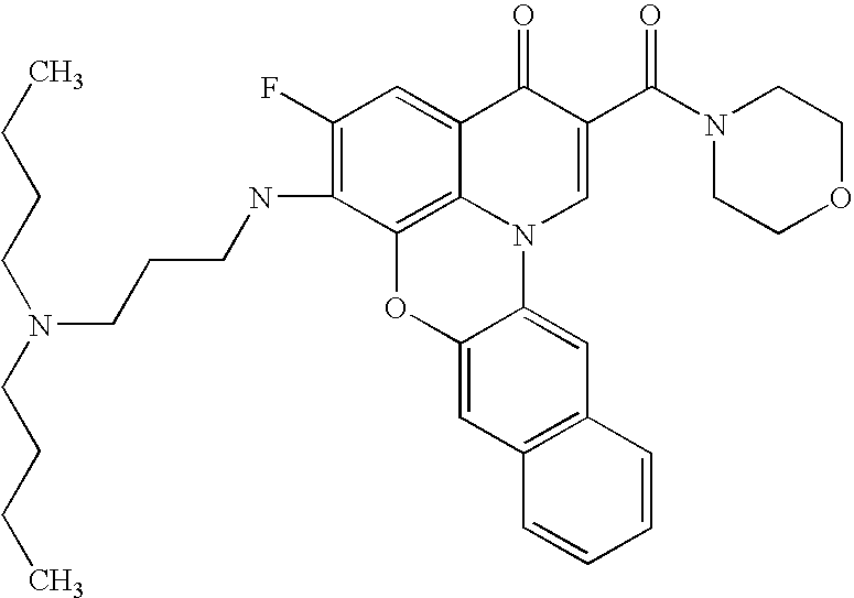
C1(F)=C(NCCCN(CCCC)CCCC)C2=C3C(=C1)C(=O)C(C(N1CCOCC1)=O)=CN3C1=CC3=C(C=C1O2)C=CC=C3
